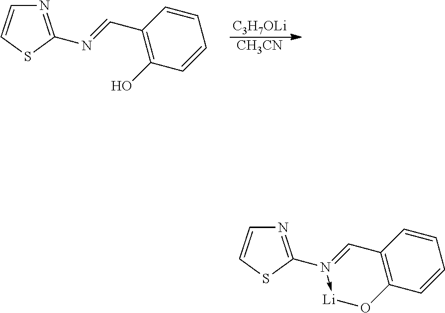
[C3H7OLi].[CH3CN].N1=C(N=CC2=C(O)C=CC=C2)SC=C1.N1=C(N2->[Li]OC3=C(C=2)C=CC=C3)SC=C1
